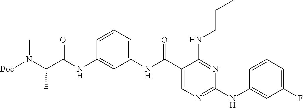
C1(NC(=O)C(N([Boc])C)C)=CC(NC(C2=CN=C(NC3=CC(F)=CC=C3)N=C2NCCC)=O)=CC=C1
